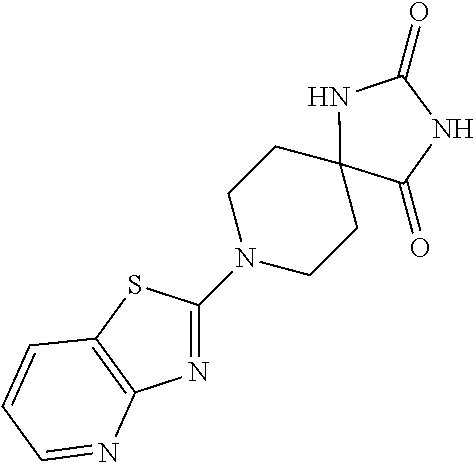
C1N(C2=NC3=C(S2)C=CC=N3)CCC2(C1)NC(=O)NC2=O
